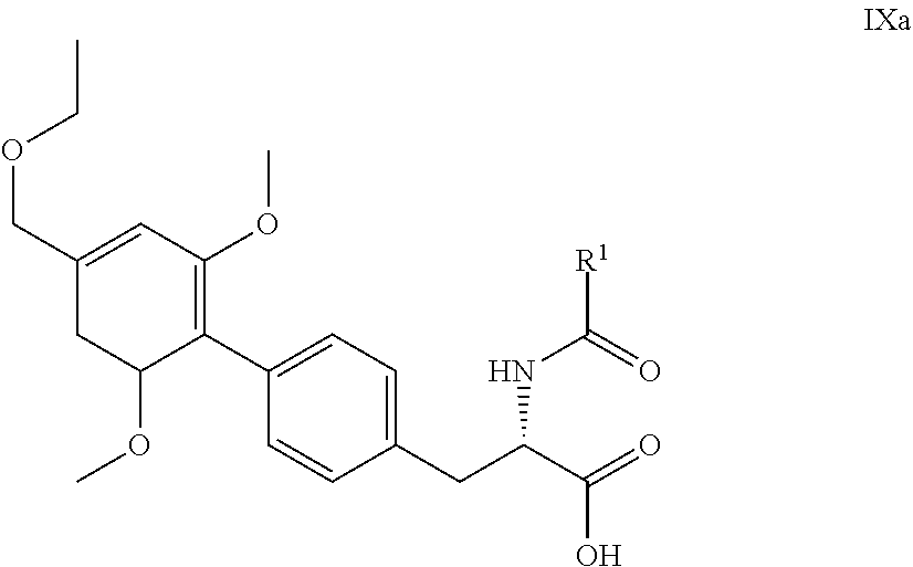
COC1CC(COCC)=CC(OC)=C1C1=CC=C(CC(C(=O)O)NC([R1])=O)C=C1
